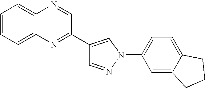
C1=NN(C2=CC=C3C(=C2)CCC3)C=C1C1=NC2=CC=CC=C2N=C1
